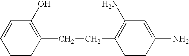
C1(CCC2=C(N)C=C(N)C=C2)=C(O)C=CC=C1
